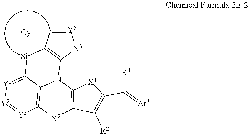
C12=[Y1][Y2]=[Y3]C3=C1N(C1=C([Si]2)C=[Y5][X3]1)C1=C([X2]3)C([R2])=C(C([R1])=[Ar3])[X1]1
